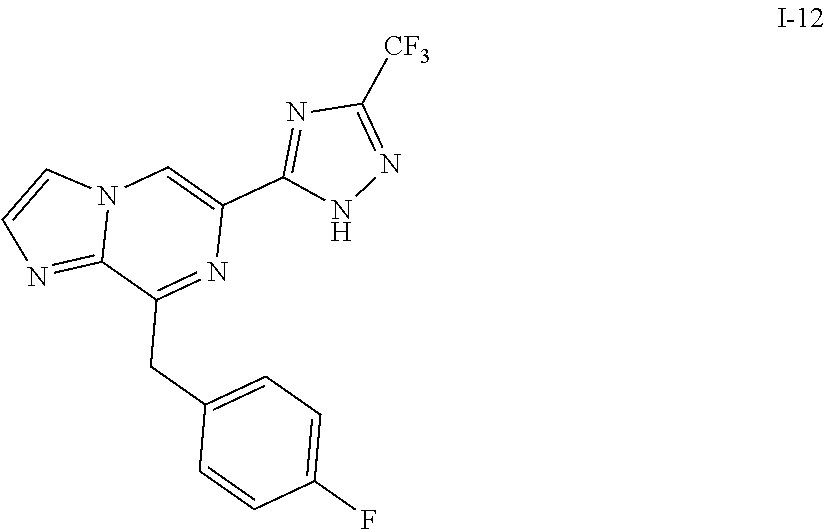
C1(F)=CC=C(CC2=NC(C3=NC([CF3])=NN3)=CN3C2=NC=C3)C=C1
